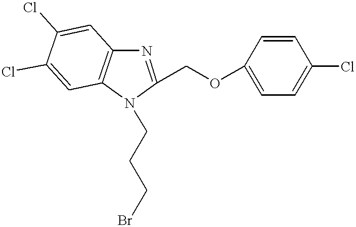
N1(CCCBr)C(COC2=CC=C(Cl)C=C2)=NC2=C1C=C(Cl)C(Cl)=C2
